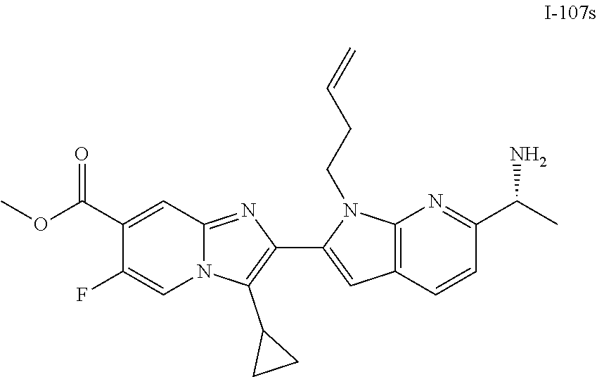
O(C)C(C1=CC2=NC(C3=CC4=C(N=C(C(C)N)C=C4)N3CCC=C)=C(C3CC3)N2C=C1F)=O
